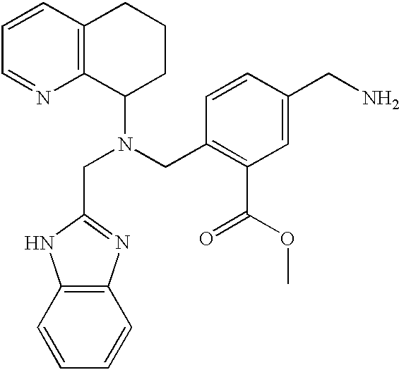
C1=CC2=C(N=C1)C(N(CC1=C(C(OC)=O)C=C(CN)C=C1)CC1=NC3=C(N1)C=CC=C3)CCC2
